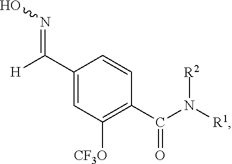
C(C1=CC([CF3O])=C(C(N([R1])[R2])=O)C=C1)([H])=NO
